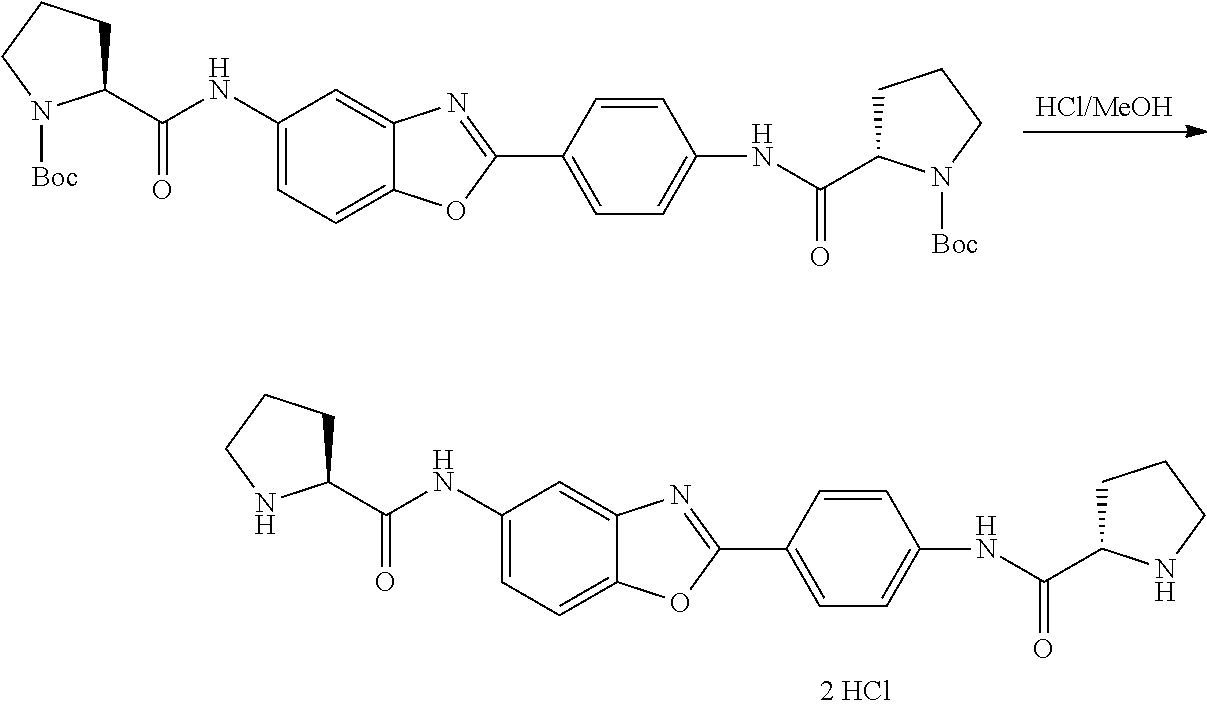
[HCl/MeOH].C1(NC(C2CCCN2[Boc])=O)=CC=C2C(=C1)N=C(C1=CC=C(NC(C3CCCN3[Boc])=O)C=C1)O2.C1(NC(C2CCCN2)=O)=CC=C2C(=C1)N=C(C1=CC=C(NC(C3CCCN3)=O)C=C1)O2
